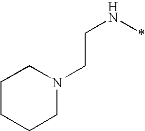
C(N*)CN1CCCCC1
